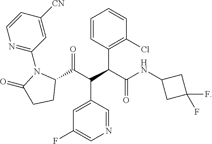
C1=CC(C(C(NC2CC(F)(F)C2)=O)C(C(C2N(C3=NC=CC([CN])=C3)C(=O)CC2)=O)C2=CC(F)=CN=C2)=C(Cl)C=C1
